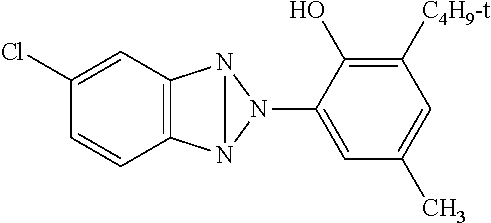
C12=C(C=C(Cl)C=C1)N1N2N1C1=CC(C)=CC([C4H9-t])=C1O
